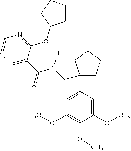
C1=C(C(N(CC2(C3=CC(OC)=C(OC)C(OC)=C3)CCCC2)[H])=O)C(OC2CCCC2)=NC=C1
